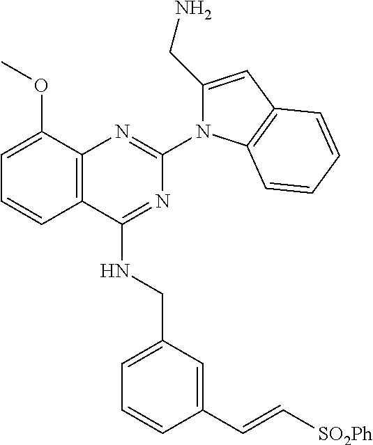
C12=C(C(NCC3=CC=CC(C=C[SO2Ph])=C3)=NC(N3C(CN)=CC4=C3C=CC=C4)=N1)C=CC=C2OC
